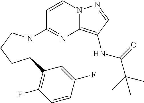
C1=CN2C(=C(NC(=O)C(C)(C)C)C=N2)N=C1N1C(C2=C(F)C=CC(F)=C2)CCC1
